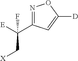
N1=C(C([E])(F)C[X])C=C([D])O1
